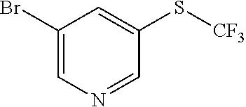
C1(Br)=CN=CC(S[CF3])=C1
